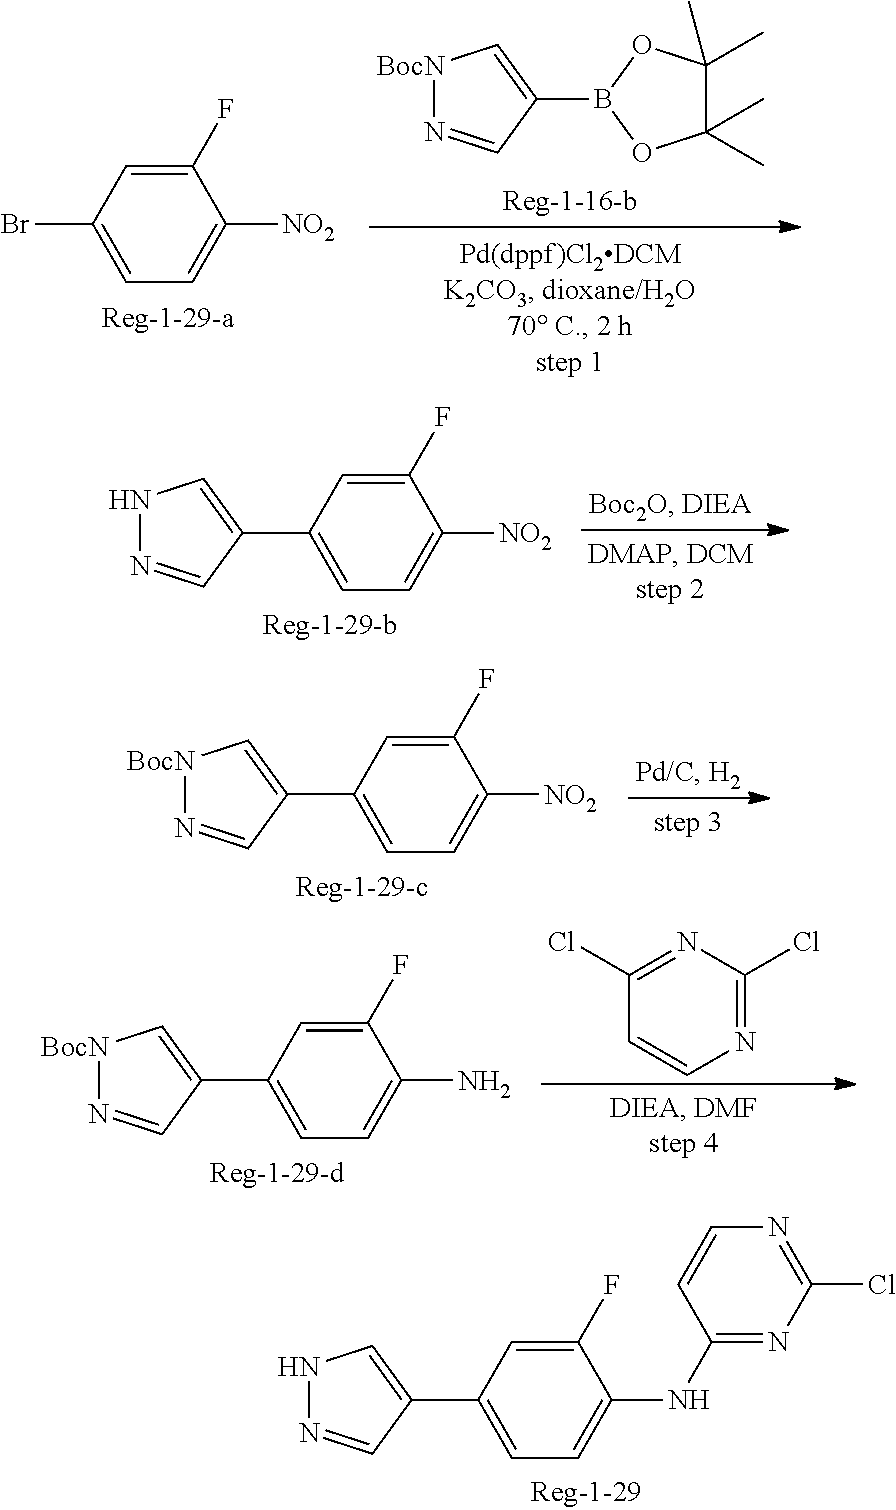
[BocN]1N=CC(B2OC(C)(C)C(C)(C)O2)=C1.C1([NO2])=CC=C(Br)C=C1F.N1N=CC(C2=CC=C(NC3=NC(Cl)=NC=C3)C(F)=C2)=C1.N1N=CC(C2=CC=C([NO2])C(F)=C2)=C1.[BocN]1N=CC(C2=CC=C([NO2])C(F)=C2)=C1.[BocN]1N=CC(C2=CC=C(N)C(F)=C2)=C1.C1(Cl)=NC(Cl)=NC=C1
